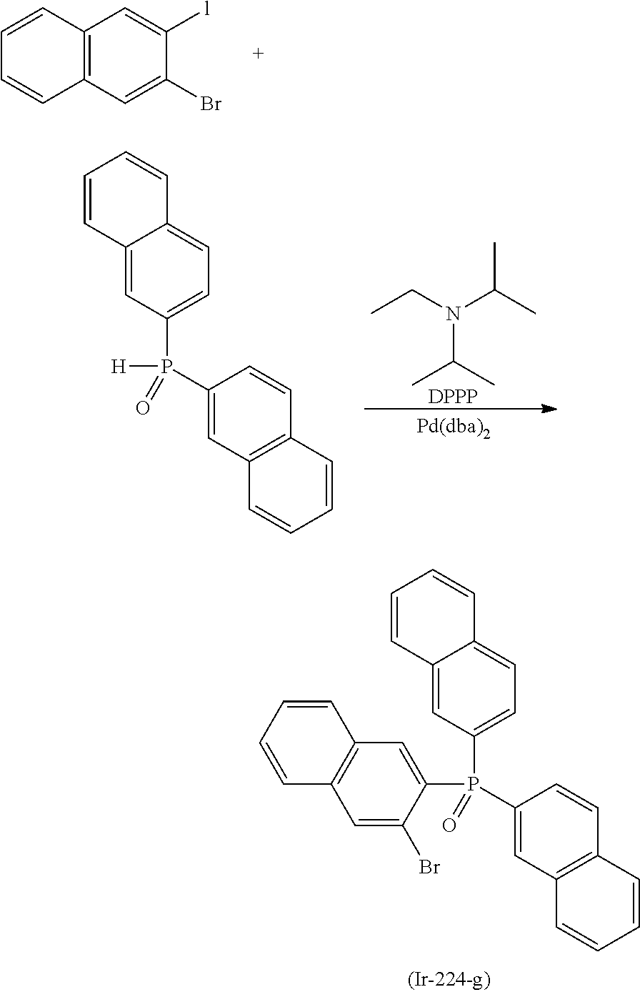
C1=CC2=CC(P(C3=CC4=C(C=C3Br)C=CC=C4)(C3=CC4=C(C=C3)C=CC=C4)=O)=CC=C2C=C1.C1=CC2=C(C=C1)C=C(Br)C([l])=C2.CC(N(C(C)C)CC)C.[DPPP].C1=CC2=CC(P([H])(=O)C3=CC4=C(C=C3)C=CC=C4)=CC=C2C=C1
